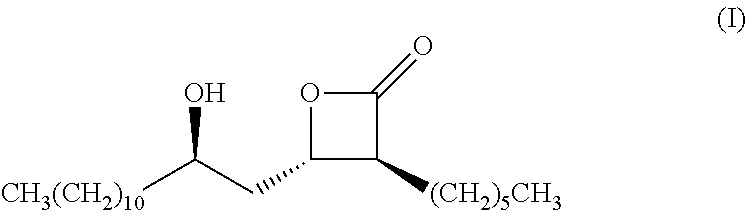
C1(CC([CH3(CH2)10])O)C([(CH2)5CH3])C(=O)O1
